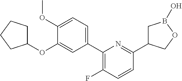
C1(C2=C(F)C=CC(C3CB(O)OC3)=N2)=CC=C(OC)C(OC2CCCC2)=C1
